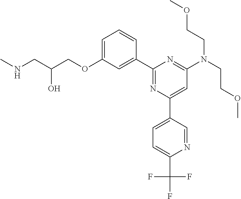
N(CC(COC1=CC=CC(C2=NC(C3=CC=C(C(F)(F)F)N=C3)=CC(N(CCOC)CCOC)=N2)=C1)O)C
